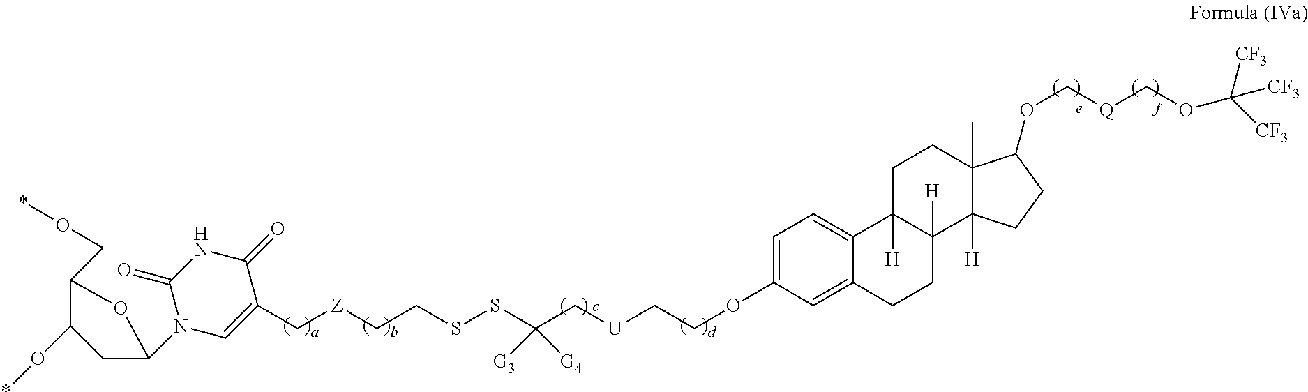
C1(C[Z]CCSSC(C[U]CCOC2=CC=C3C(=C2)CCC2([H])C3([H])CCC3(C)C2([H])CCC3OC[Q]COC([CF3])([CF3])[CF3])([G3])[G4])=CN(C2CC(O*)C(CO*)O2)C(=O)NC1=O
